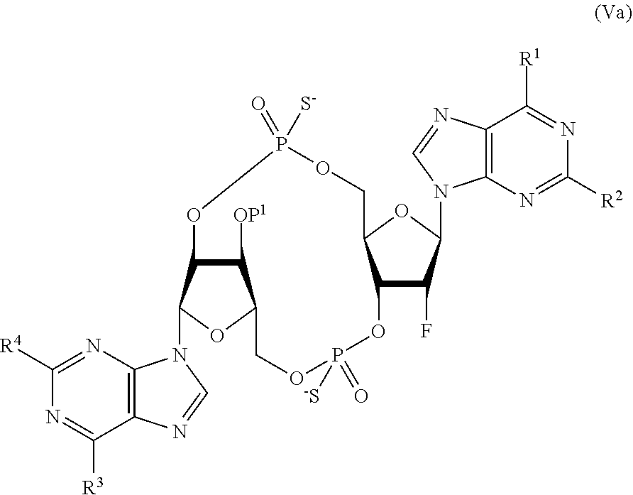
C12=C(N=C([R4])N=C1[R3])N(C1C3C([OP1])C(O1)COP(=O)([-S])OC1C(F)C(N4C5=C(C([R1])=NC([R2])=N5)N=C4)OC1COP(=O)([S-])O3)C=N2
